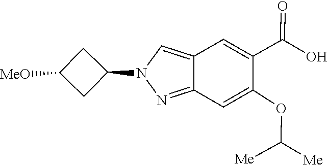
N1(C2CC([MeO])C2)N=C2C(=C1)C=C(C(=O)O)C(OC([Me])[Me])=C2
